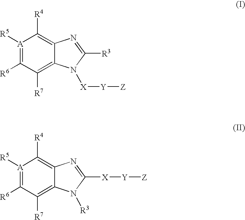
[A]1([R5])=C([R6])C([R7])=C2C(=C1[R4])N=C([R3])N2[X][Y][Z].[A]1([R5])=C([R6])C([R7])=C2C(=C1[R4])N=C([X][Y][Z])N2[R3]
